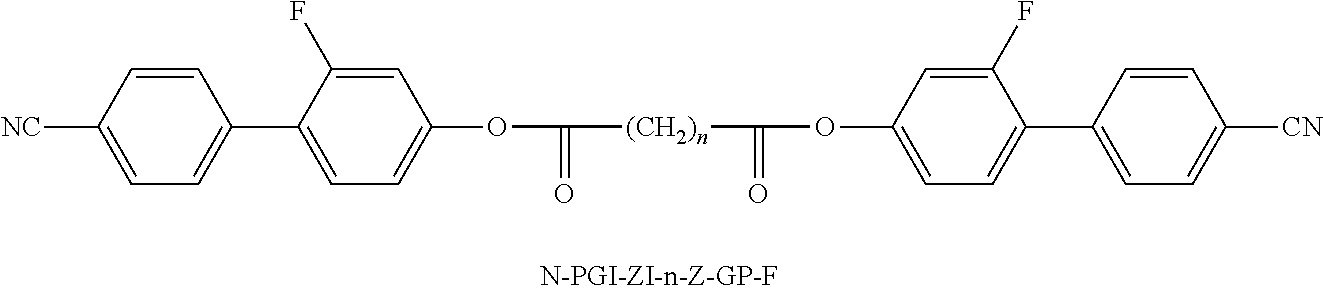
C1=CC([NC])=CC=C1C1=CC=C(OC([(CH2)n]C(OC2=CC=C(C3=CC=C([CN])C=C3)C(F)=C2)=O)=O)C=C1F
